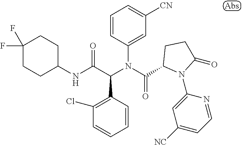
C1=CC(C(C(NC2CCC(F)(F)CC2)=O)N(C(=O)C2N(C3=CC([NC])=CC=N3)C(=O)CC2)C2=CC([CN])=CC=C2)=C(Cl)C=C1
